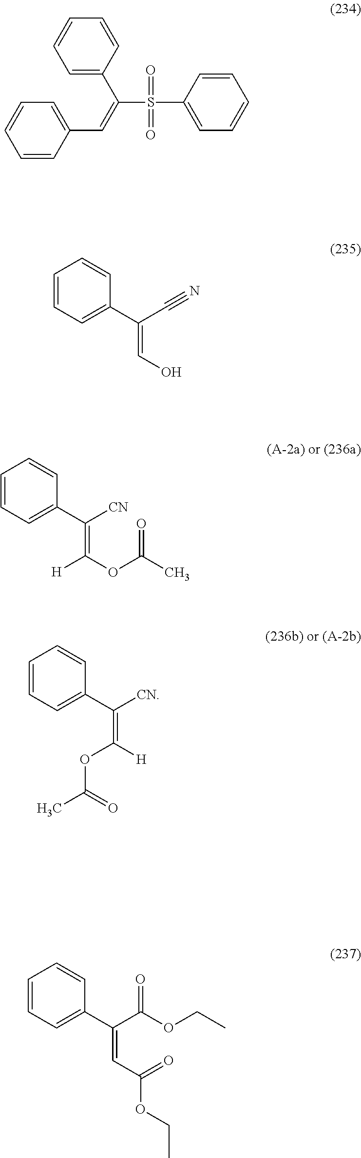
C1=CC=C(C([CN])=C([H])OC(=O)C)C=C1.C1=CC=CC(C=C(C2=CC=CC=C2)S(=O)(=O)C2=CC=CC=C2)=C1.C1=CC=C(C(C#N)=CO)C=C1.C1=CC=C(C([CN])=C(OC(C)=O)[H])C=C1.C1=CC=C(C(C(=O)OCC)=CC(=O)OCC)C=C1
